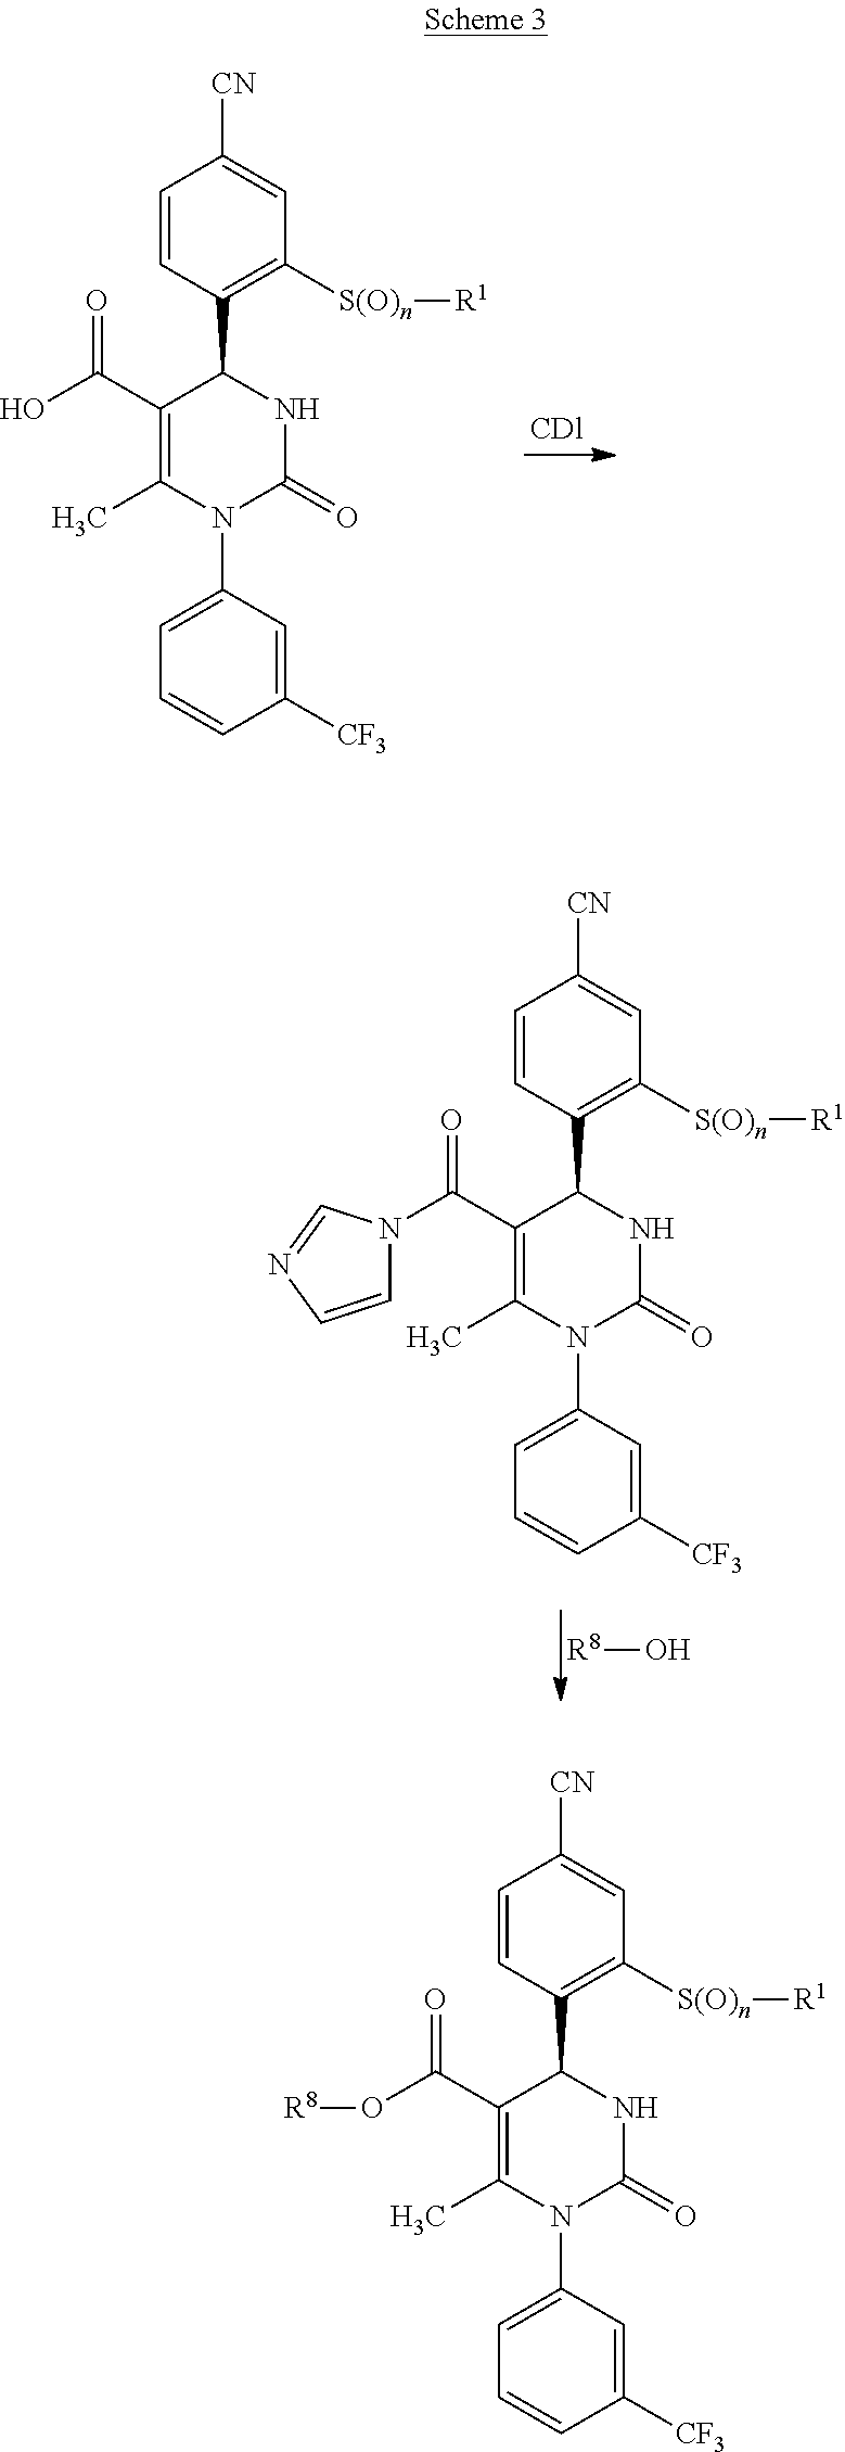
C1=CC(C2C(C(O[R8])=O)=C(C)N(C3=CC=CC([CF3])=C3)C(=O)N2)=C([S(O)n][R1])C=C1[CN].C1=CC(C2C(C(O)=O)=C(C)N(C3=CC=CC([CF3])=C3)C(=O)N2)=C([S(O)n][R1])C=C1[CN].[R8]O.C1=CC(C2C(C(=O)N3C=CN=C3)=C(C)N(C3=CC=CC([CF3])=C3)C(=O)N2)=C([S(O)n][R1])C=C1[CN]
